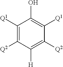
C1([Q1])=C([Q2])C([H])=C([Q2])C([Q1])=C1O
